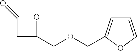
C1C(COCC2=CC=CO2)OC1=O
